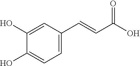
C(=CC1=CC=C(O)C(O)=C1)C(O)=O
